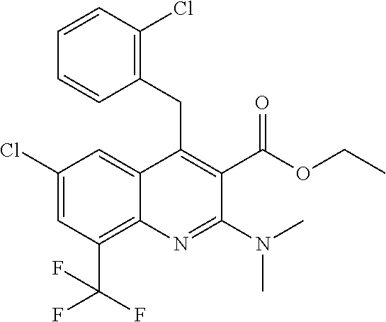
C1(Cl)=CC(C(F)(F)F)=C2C(=C1)C(CC1=C(Cl)C=CC=C1)=C(C(OCC)=O)C(N(C)C)=N2
